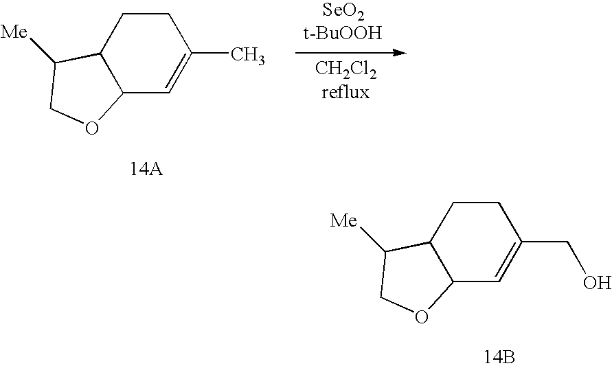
[SeO2t-BuOOH].C12C=C(C)CCC1C([Me])CO2.[14A].C12C=C(CO)CCC1C([Me])CO2.[14B]
